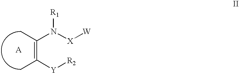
C(=C([Y][R2])C)(N([X][W])[R1])C
